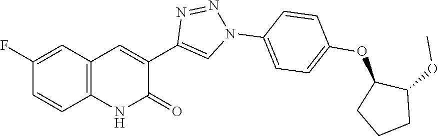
C12=C(C=C(F)C=C1)C=C(C1=CN(C3=CC=C(OC4CCCC4OC)C=C3)N=N1)C(=O)N2
